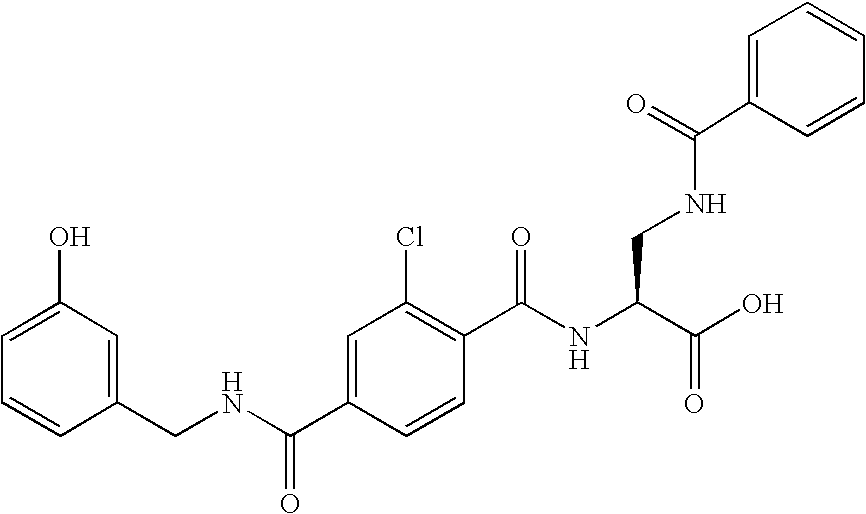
C1(O)=CC=CC(CNC(C2=CC(Cl)=C(C(NC(C(O)=O)CNC(=O)C3=CC=CC=C3)=O)C=C2)=O)=C1
